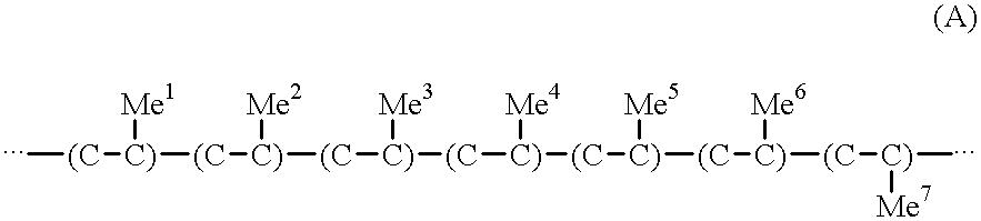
C[(C][C)]([Me1])[(C][C)]([Me2])[(C][C)]([Me3])[(C][C)]([Me4])[(C][C)]([Me5])[(C][C)]([Me6])[(C][C)](C)[Me7]
